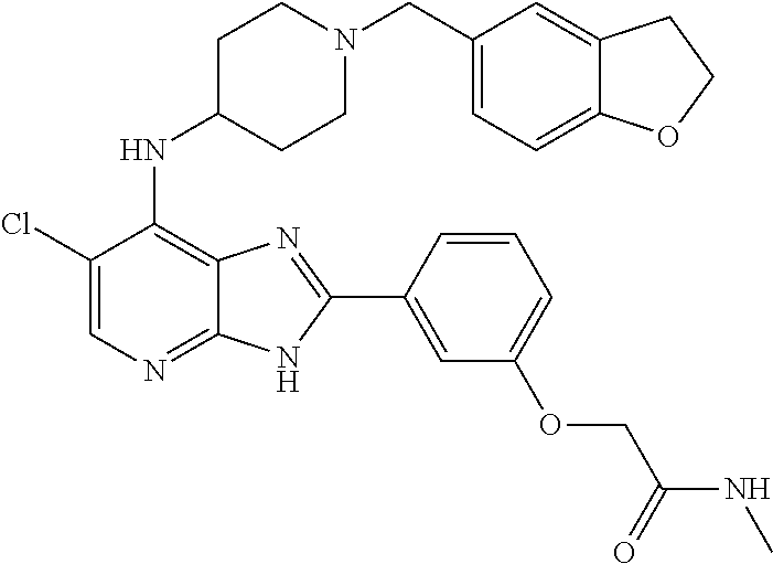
C1(Cl)=CN=C2C(=C1NC1CCN(CC3=CC=C4C(=C3)CCO4)CC1)N=C(C1=CC(OCC(NC)=O)=CC=C1)N2
